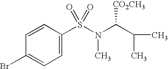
BrC1=CC=C(S(=O)(=O)N(C(C(C)C)[CO2CH3])C)C=C1
